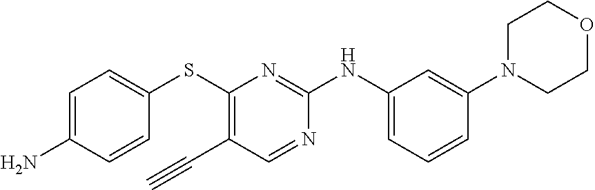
C1=C(N)C=CC(SC2=C(C#C)C=NC(NC3=CC=CC(N4CCOCC4)=C3)=N2)=C1
